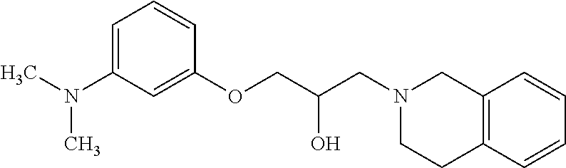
C1=C(N(C)C)C=C(OCC(O)CN2CCC3=C(C2)C=CC=C3)C=C1
